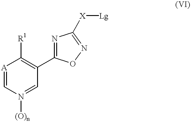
[A]1=CN([(O)n])=CC(C2=NC([X][Lg])=NO2)=C1[R1]
